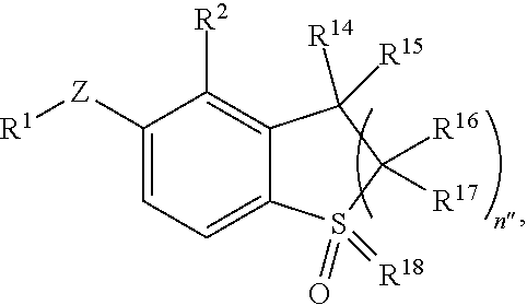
C1([Z][R1])=CC=C2C(=C1[R2])C([R14])([R15])C([R16])([R17])S2(=O)=[R18]
